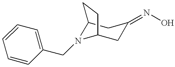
C12CC(=NO)CC(N1CC1=CC=CC=C1)CC2
